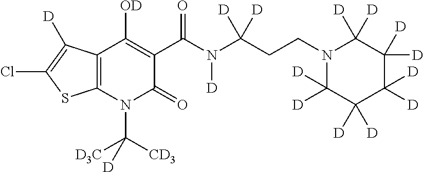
C12=C(N(C([CD3])([D3C])[D])C(=O)C(C(N(C(CCN3C([D])([D])C([D])([D])C([D])([D])C([D])([D])C3([D])[D])([D])[D])[D])=O)=C1[OD])SC(Cl)=C2[D]
